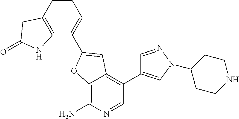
C12=C(C=CC=C1C1=CC3=C(C4=CN(C5CCNCC5)N=C4)C=NC(N)=C3O1)CC(=O)N2
